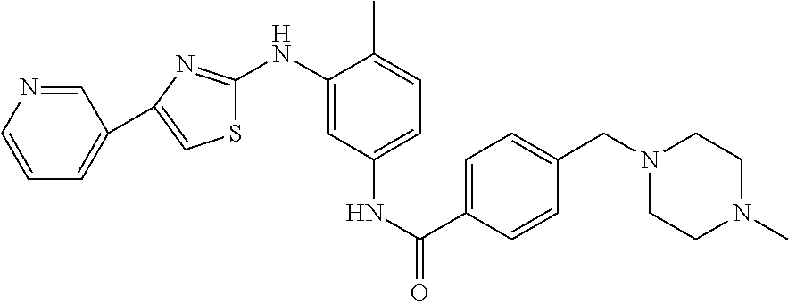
C1=NC=CC=C1C1=CSC(NC2=CC(NC(=O)C3=CC=C(CN4CCN(C)CC4)C=C3)=CC=C2C)=N1
